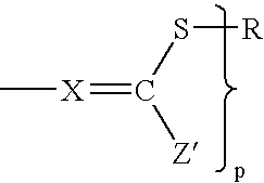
[X](=C(S[R])[Z])C
